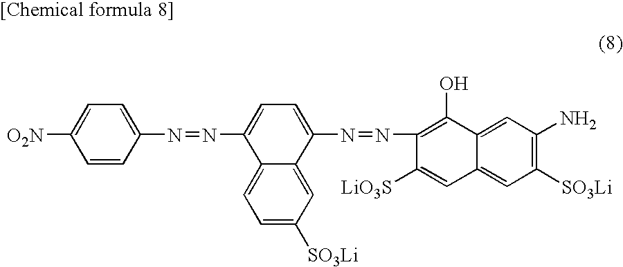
[O2N]C1=CC=C(N=NC2=CC=C(N=NC3=C(O)C4=CC(N)=C([SO3Li])C=C4C=C3[LiO3S])C3=CC([SO3Li])=CC=C23)C=C1
